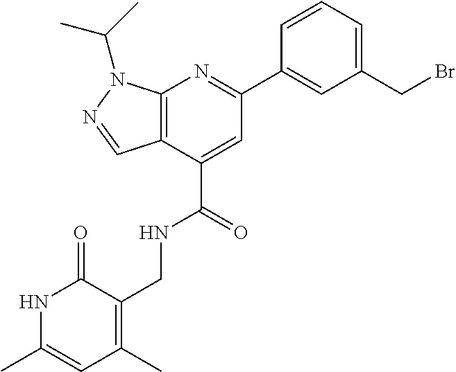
C12=C(C(C(=O)NCC3=C(C)C=C(C)NC3=O)=CC(C3=CC(CBr)=CC=C3)=N1)C=NN2C(C)C
